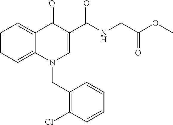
C1=CC=C2C(=C1)C(=O)C(C(NCC(OC)=O)=O)=CN2CC1=C(Cl)C=CC=C1
